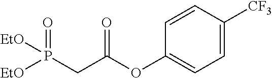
[EtO]P([EtO])(CC(OC1=CC=C([CF3])C=C1)=O)=O
